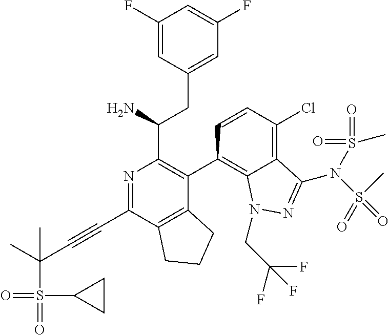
C1(F)=CC(CC(N)C2=C(C3=C4C(=C(Cl)C=C3)C(N(S(C)(=O)=O)S(=O)(=O)C)=NN4CC(F)(F)F)C3=C(C(C#CC(S(=O)(=O)C4CC4)(C)C)=N2)CCC3)=CC(F)=C1
